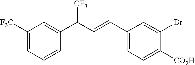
[CO2H]C1=CC=C(C=CC(C2=CC([F3C])=CC=C2)[CF3])C=C1Br
